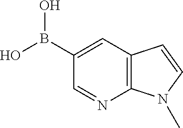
C1(B(O)O)=CC2=C(N=C1)N(C)C=C2
